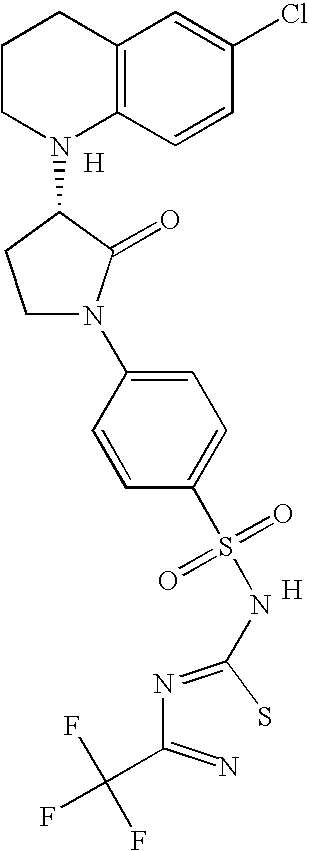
C1CN(C2CCN(C3=CC=C(S(=O)(=O)NC(=NC(=N)C(F)(F)F)S)C=C3)C2=O)C2=C(C1)C=C(Cl)C=C2.[H].[H]
